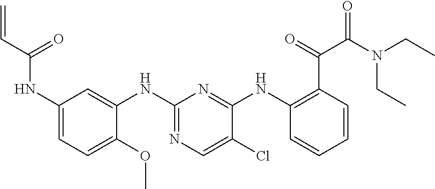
C1(NC(C=C)=O)=CC=C(OC)C(NC2=NC=C(Cl)C(NC3=C(C(=O)C(N(CC)CC)=O)C=CC=C3)=N2)=C1
